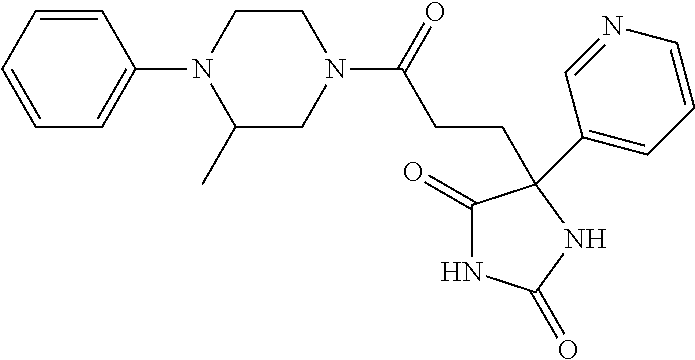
C1(=O)NC(=O)NC1(C1=CC=CN=C1)CCC(N1CCN(C2=CC=CC=C2)C(C)C1)=O
